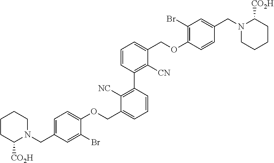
C1=C(CN2CCCCC2[CO2H])C=C(Br)C(OCC2=CC=CC(C3=C([CN])C(COC4=C(Br)C=C(CN5CCCCC5[CO2H])C=C4)=CC=C3)=C2[NC])=C1
